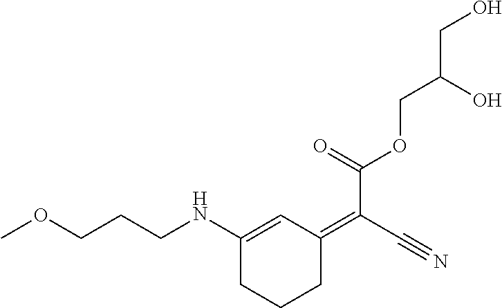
C(CNC1=CC(=C(C#N)C(=O)OCC(CO)O)CCC1)COC
